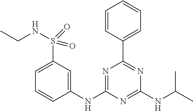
C1(NC2=NC(C3=CC=CC=C3)=NC(NC(C)C)=N2)=CC(S(NCC)(=O)=O)=CC=C1
